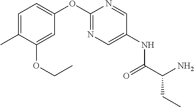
N(C1=CN=C(OC2=CC=C(C)C(OCC)=C2)N=C1)C(C(N)CC)=O
